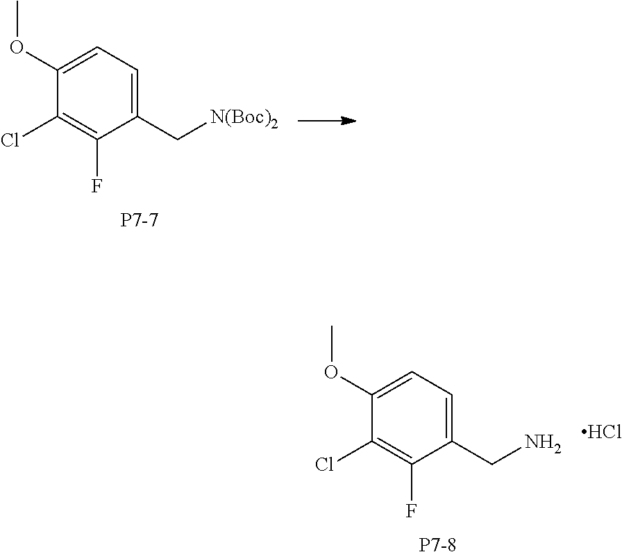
C1(OC)=CC=C(CN)C(F)=C1Cl.[P7-8].Cl.C1(OC)=CC=C(C[N(Boc)2])C(F)=C1Cl.[P7-7]
